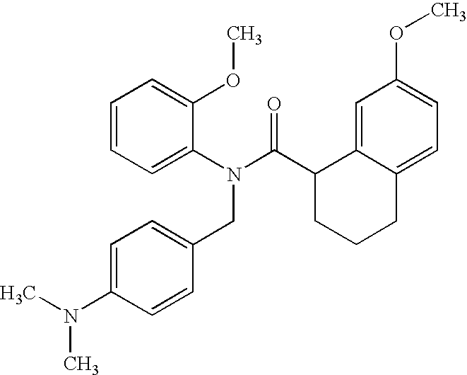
C1=CC=C(N(C(C2CCCC3=CC=C(OC)C=C23)=O)CC2=CC=C(N(C)C)C=C2)C(OC)=C1
